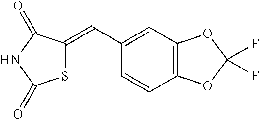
C12=C(C=C(C=C3SC(=O)NC3=O)C=C1)OC(F)(F)O2
